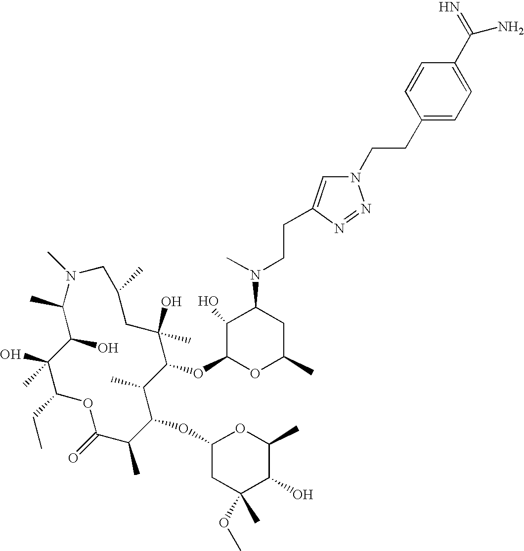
OC1C(C)N(C)CC(C)CC(O)(C)C(OC2OC(C)CC(N(C)CCC3=CN(CCC4=CC=C(C(=N)N)C=C4)N=N3)C2O)C(C)C(OC2CC(C)(OC)C(O)C(C)O2)C(C)C(=O)OC(CC)C1(O)C
